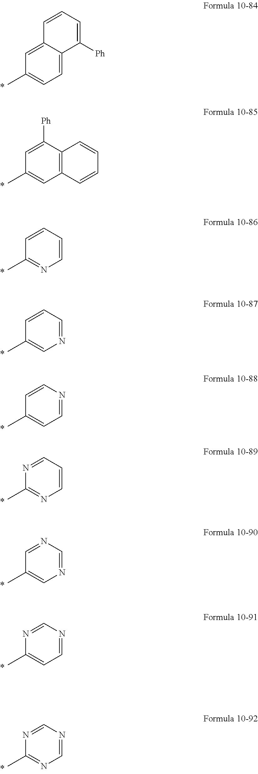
C1=C2C(=CC(C)=C1)C=CC=C2[Ph].C12=C(C([Ph])=CC(C)=C1)C=CC=C2.C1=CC=CC(C)=N1.N1=CC=CC(C)=C1.C1=NC=CC(C)=C1.C1=CC=NC(C)=N1.N1=CN=CC(C)=C1.C1=NC=NC(C)=C1.C1=NC=NC(C)=N1
